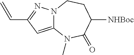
N12C(=CC(C=C)=N1)N(C)C(=O)C([NHBoc])CC2
